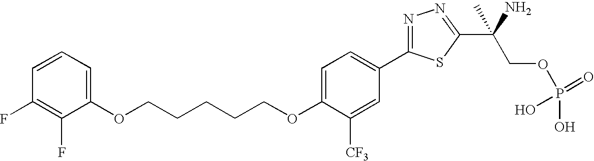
C(CCCCOC1=CC=C(C2=NN=C(C(COP(O)(=O)O)(N)C)S2)C=C1[CF3])OC1=CC=CC(F)=C1F
